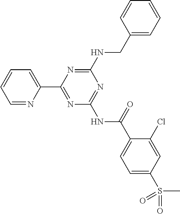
C1=NC(C2=NC(NC(C3=CC=C(S(=O)(=O)C)C=C3Cl)=O)=NC(NCC3=CC=CC=C3)=N2)=CC=C1
